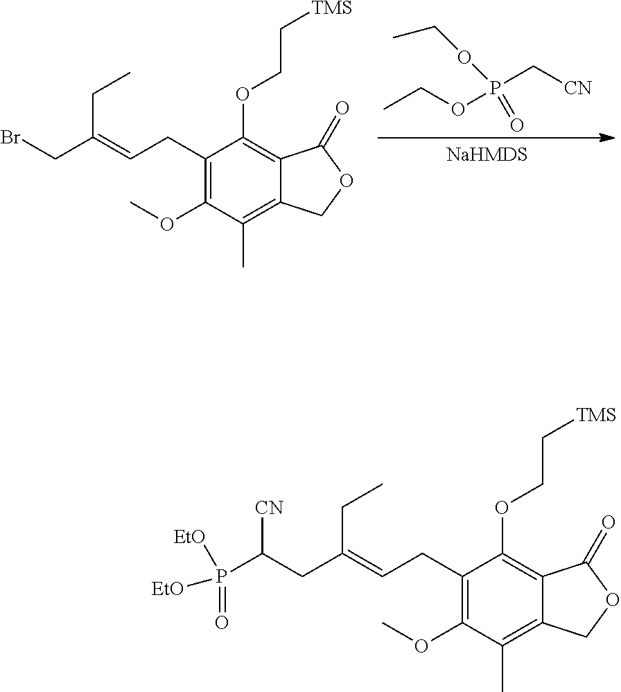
C1(CC=C(CBr)CC)=C(OC)C(C)=C2C(=C1OCC[TMS])C(=O)OC2.[CN]CP(OCC)(OCC)=O.C1(CC=C(CC(P([EtO])([EtO])=O)[CN])CC)=C(OC)C(C)=C2C(=C1OCC[TMS])C(=O)OC2
